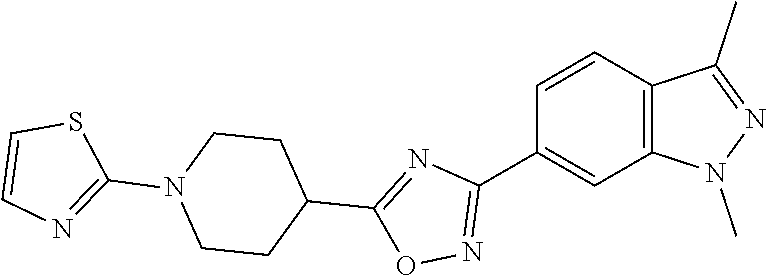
C12=C(C=CC(C3=NOC(C4CCN(C5=NC=CS5)CC4)=N3)=C1)C(C)=NN2C
